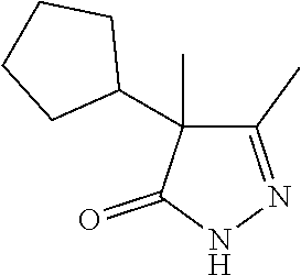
N1=C(C)C(C2CCCC2)(C)C(=O)N1
